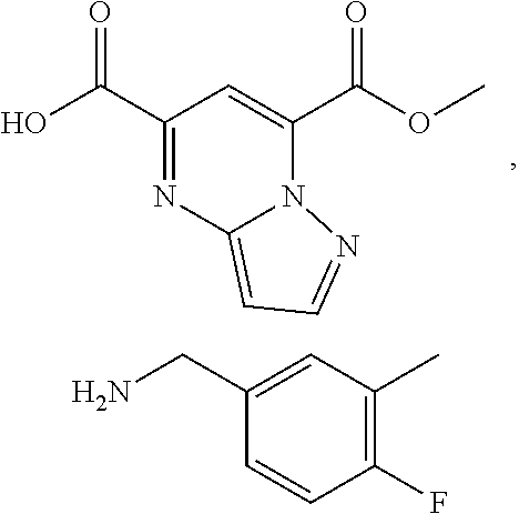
C1(C(O)=O)=NC2=CC=NN2C(C(OC)=O)=C1.C1(F)=C(C)C=C(CN)C=C1
